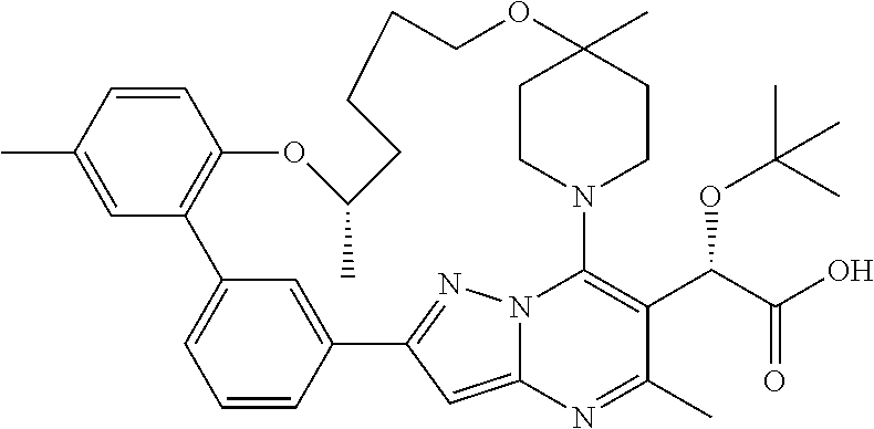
C1=CC2=CC(=C1)C1=C(C=CC(C)=C1)OC(C)CCCCOC1(C)CCN(C3=C(C(C(O)=O)OC(C)(C)C)C(C)=NC4=CC2=NN43)CC1
